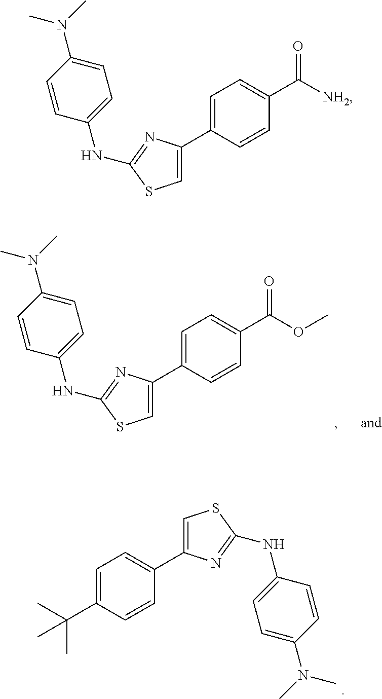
C1=C(N(C)C)C=CC(NC2=NC(C3=CC=C(C(OC)=O)C=C3)=CS2)=C1.C1=C(C(C)(C)C)C=CC(C2=CSC(NC3=CC=C(N(C)C)C=C3)=N2)=C1.C1=C(N(C)C)C=CC(NC2=NC(C3=CC=C(C([NH2])=O)C=C3)=CS2)=C1
